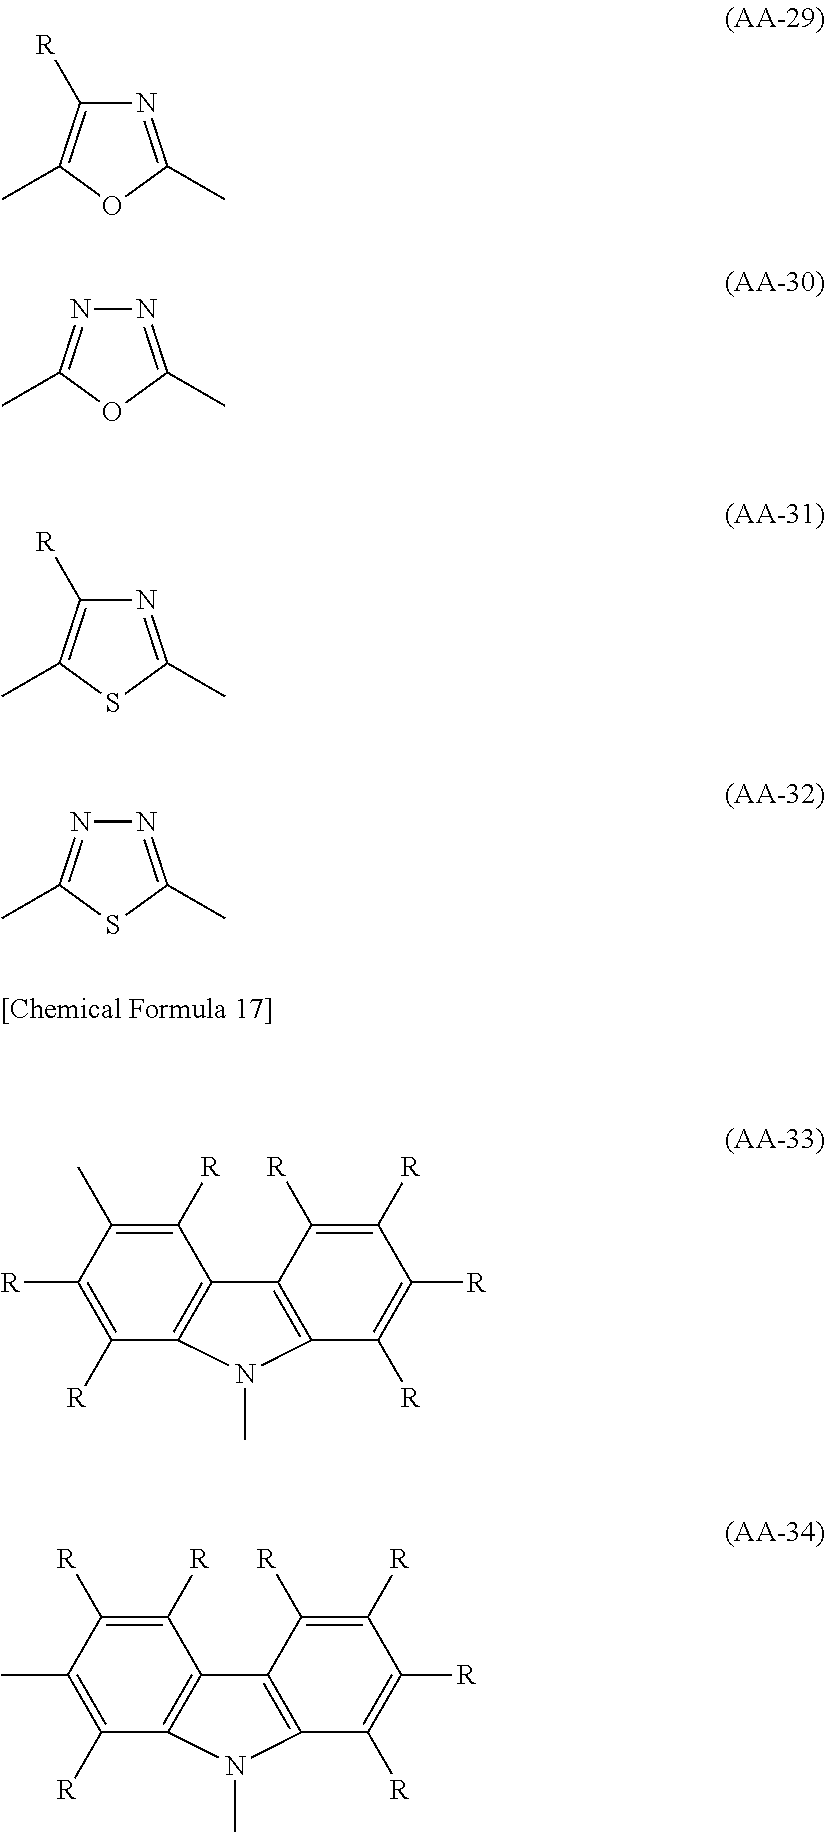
N1=C(C)OC(C)=C1[R].N1=C(C)OC(C)=N1.N1=C(C)SC(C)=C1[R].N1=C(C)SC(C)=N1.C1([R])=C(C)C([R])=C([R])C2=C1C1=C(C([R])=C([R])C([R])=C1[R])N2C.C1([R])=C([R])C(C)=C([R])C2=C1C1=C(C([R])=C([R])C([R])=C1[R])N2C
